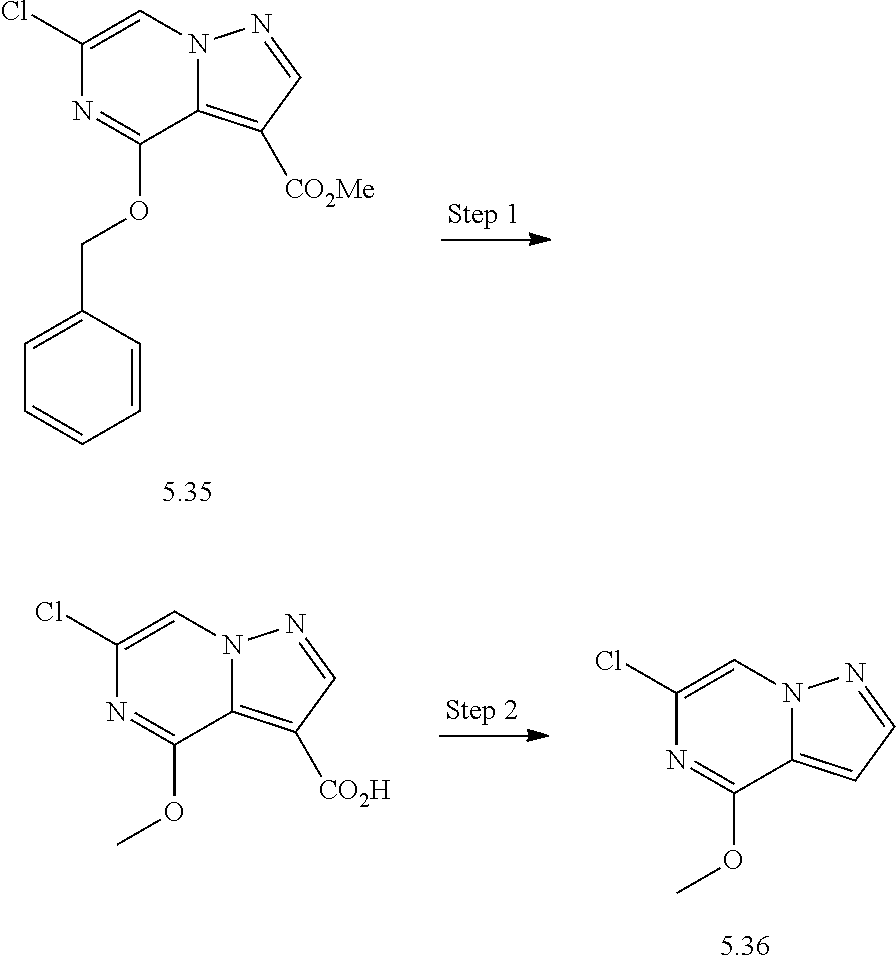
C12=C([CO2Me])C=NN1C=C(Cl)N=C2OCC1=CC=CC=C1.C12=C([CO2H])C=NN1C=C(Cl)N=C2OC.C12=CC=NN1C=C(Cl)N=C2OC
